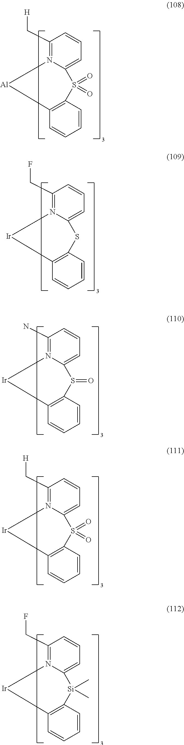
C1(C[H])=N2C(=CC=C1)S(=O)(=O)C1=C(C=CC=C1)[Al]2.C1(CF)=N2C(=CC=C1)SC1=C(C=CC=C1)[Ir]2.C1(N)=N2C(=CC=C1)S(=O)C1=C(C=CC=C1)[Ir]2.C1(C[H])=N2C(=CC=C1)S(=O)(=O)C1=C(C=CC=C1)[Ir]2.C1(CF)=N2C(=CC=C1)[Si](C)(C)C1=C(C=CC=C1)[Ir]2
